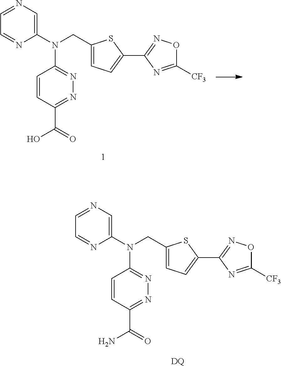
C1(N(C2=NN=C(C(O)=O)C=C2)CC2=CC=C(C3=NOC([CF3])=N3)S2)=CN=CC=N1.C1(N(C2=NN=C(C(N)=O)C=C2)CC2=CC=C(C3=NOC([CF3])=N3)S2)=CN=CC=N1.[DQ]
